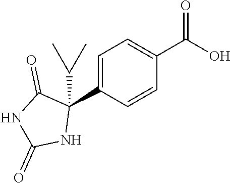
C1=C(C2(C(C)C)C(=O)NC(=O)N2)C=CC(C(O)=O)=C1
